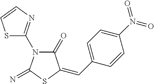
S1C(N2C(=O)C(=CC3=CC=C(N(=O)=O)C=C3)SC2=N)=NC=C1
